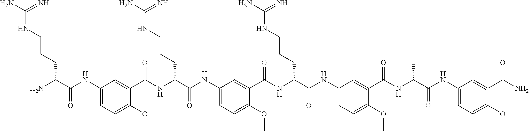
C1(NC(C(N)CCCNC(N)=N)=O)=CC=C(OC)C(C(NC(C(NC2=CC=C(OC)C(C(NC(C(NC3=CC=C(OC)C(C(NC(C(NC4=CC=C(OC)C(C(N)=O)=C4)=O)C)=O)=C3)=O)CCCNC(N)=N)=O)=C2)=O)CCCNC(N)=N)=O)=C1
